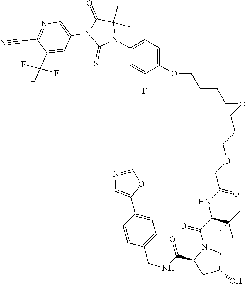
C(OCCCOCC(NC(C(N1C(C(=O)NCC2=CC=C(C3=CN=CO3)C=C2)CC(O)C1)=O)C(C)(C)C)=O)CCCOC1=CC=C(N2C(C)(C)C(=O)N(C3=CN=C(C#N)C(C(F)(F)F)=C3)C2=S)C=C1F
